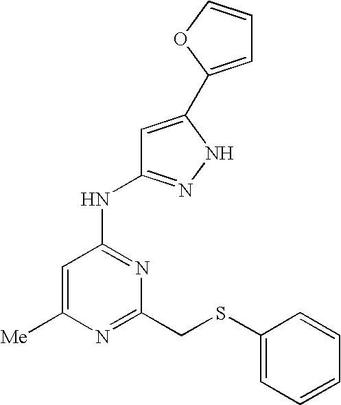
N(C1=NC(CSC2=CC=CC=C2)=NC([Me])=C1)C1=NNC(C2=CC=CO2)=C1
